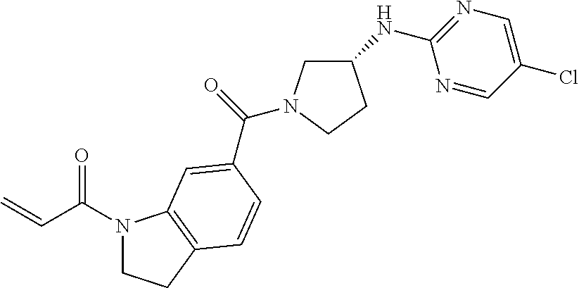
N1(C(C=C)=O)CCC2=C1C=C(C(=O)N1CC(NC3=NC=C(Cl)C=N3)CC1)C=C2
